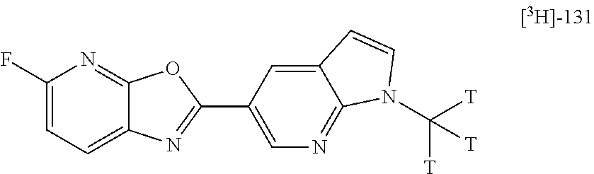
C1(F)=CC=C2C(=N1)OC(C1=CN=C3C(=C1)C=CN3C([T])([T])[T])=N2
